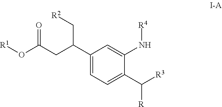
O=C(CC(C1=CC=C(C([R3])[R])C(N[R4])=C1)C[R2])O[R1]
